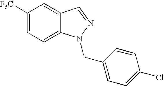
C1=C2C(=CC=C1[F3C])N(CC1=CC=C(Cl)C=C1)N=C2
